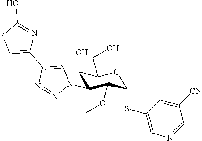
C1(O)C(N2C=C(C3=CSC(O)=N3)N=N2)C(OC)C(SC2=CN=CC([CN])=C2)OC1CO
